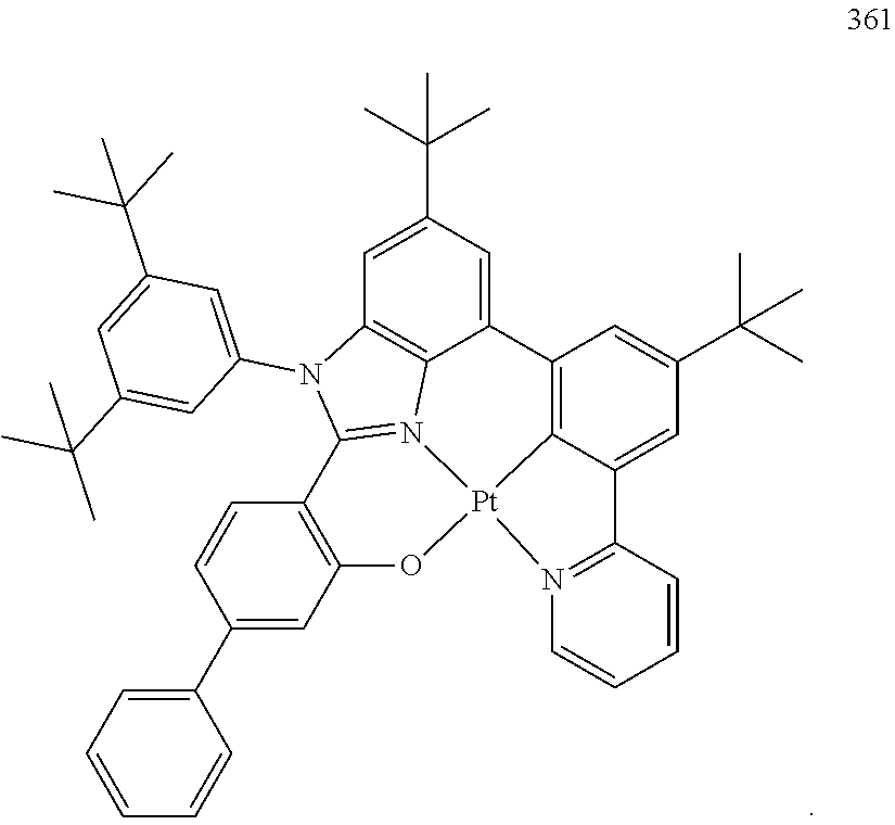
C1=C(C(C)(C)C)C=C2C3=C1N(C1=CC(C(C)(C)C)=CC(C(C)(C)C)=C1)C1=N3[Pt]3(C4=C2C=C(C(C)(C)C)C=C4C2=N3C=CC=C2)OC2=C1C=CC(C1=CC=CC=C1)=C2
